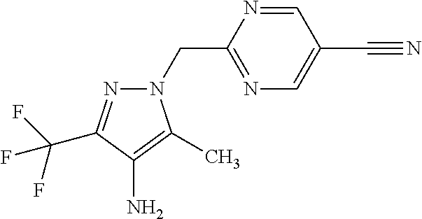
NC1=C(C)N(CC2=NC=C(C#N)C=N2)N=C1C(F)(F)F
